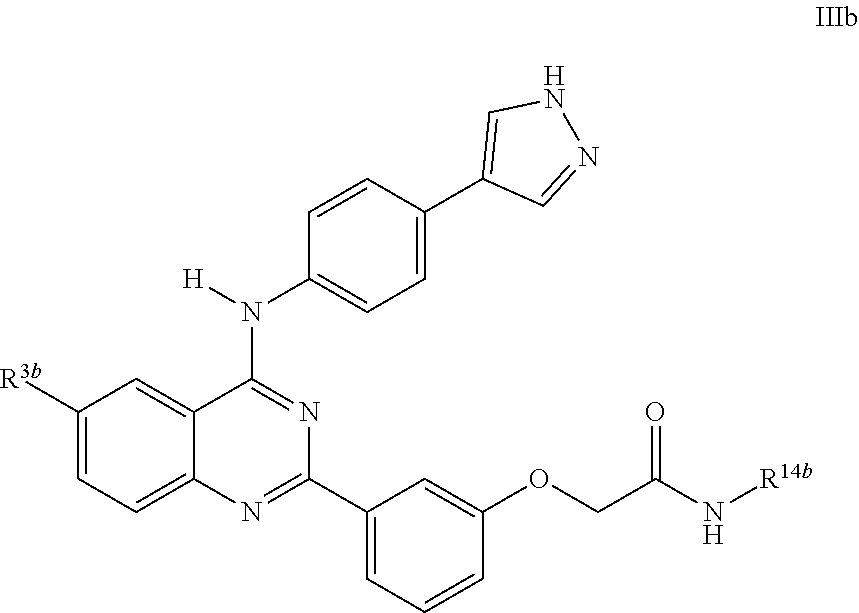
C1([R3b])=CC=C2C(=C1)C(N([H])C1=CC=C(C3=CNN=C3)C=C1)=NC(C1=CC=CC(OCC(=O)N[R14b])=C1)=N2
